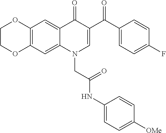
C12=C(C=C3C(=C1)C(=O)C(C(C1=CC=C(F)C=C1)=O)=CN3CC(NC1=CC=C([OMe])C=C1)=O)OCCO2
